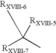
[RXVIII-7]C(C)([RXVIII-6])[RXVIII-5]
